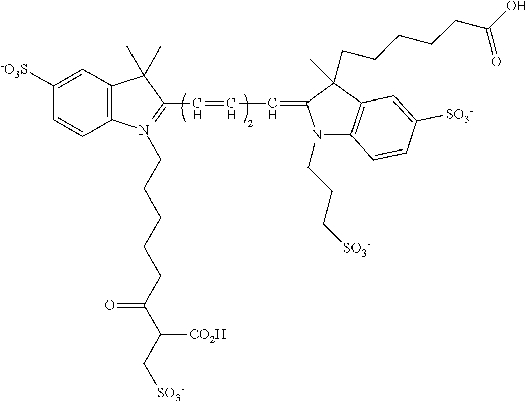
C1([SO3-])=CC2=C(C=C1)[N+](CCCCCC(C(C[SO3-])[CO2H])=O)=C(C=CC=C1N(CCC[SO3-])C3=C(C1(CCCCCC(O)=O)C)C=C([SO3-])C=C3)C2(C)C
